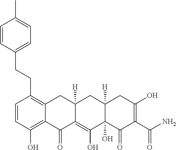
C1=CC(O)=C2C(=C1CCC1=CC=C(C)C=C1)CC1([H])C(=C(O)C3(O)C([H])(C1)CC(O)=C(C(N)=O)C3=O)C2=O
